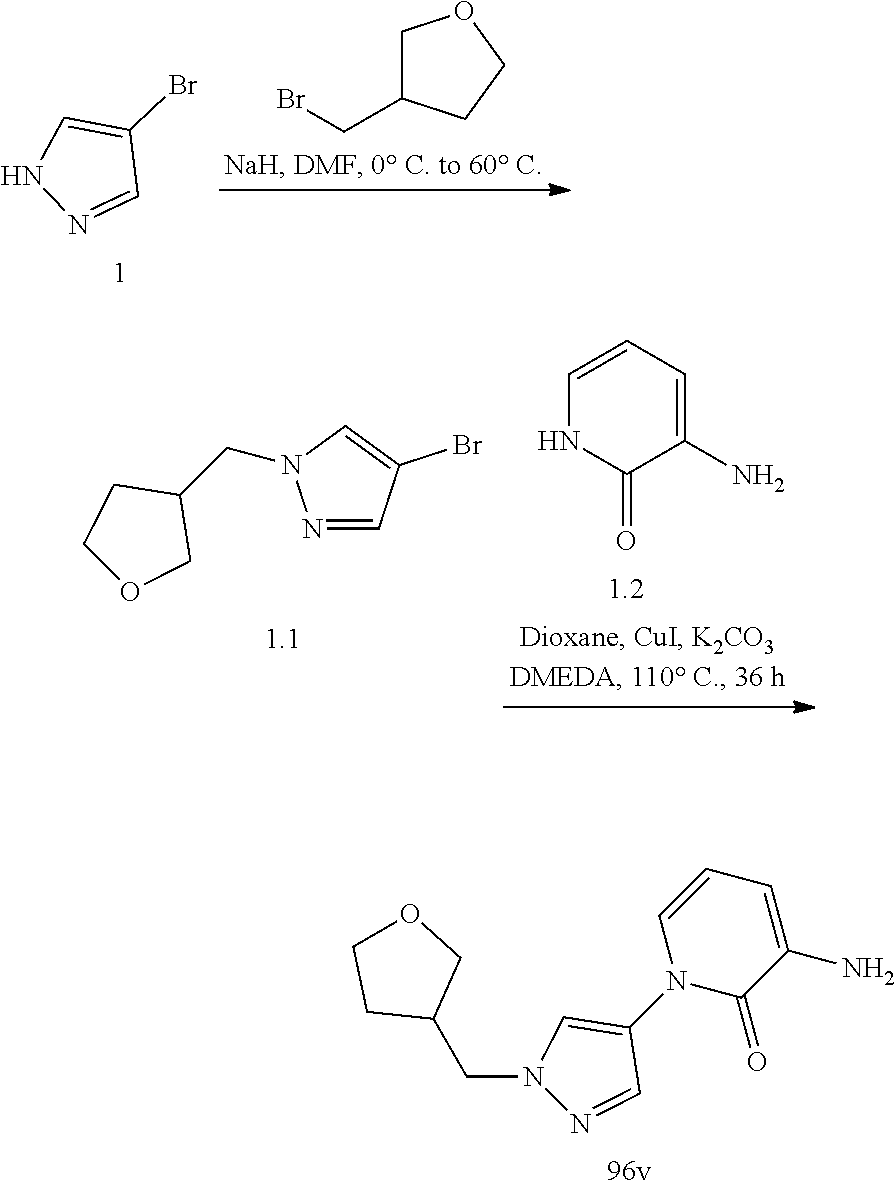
C1=CC=C(N)C(=O)N1C1=CN(CC2COCC2)N=C1.C1=C(Br)C=NN1.C1C(CBr)CCO1.N1=CC(Br)=CN1CC1CCOC1.C1=CC=C(N)C(=O)N1
